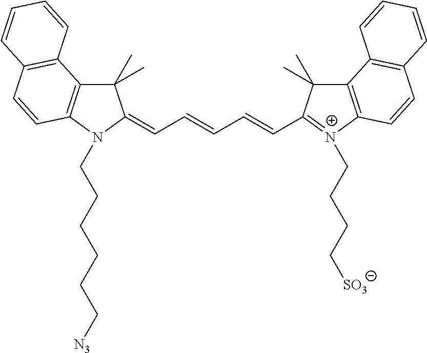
C1(C)(C)C2=C(N(CCCCCC[N3])C1=CC=CC=CC1=[N+](CCCC[SO3])C3=C(C1(C)C)C1=C(C=C3)C=CC=C1)C=CC1=C2C=CC=C1
